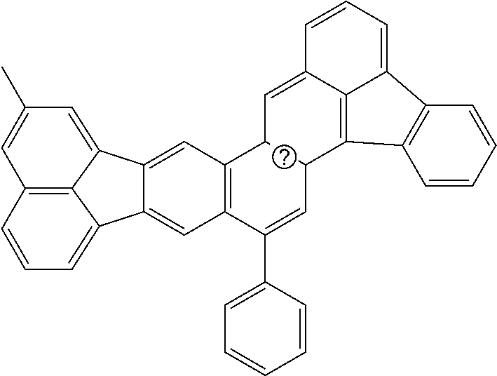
C12=CC3=C(C=C1C1=CC=CC4=C1C2=CC(C)=C4)C(C1=CC=CC=C1)=CC1C3C=C2C3=C1C1=C(C3=CC=C2)C=CC=C1
